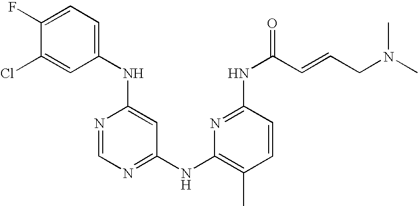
C1(NC2=CC=C(F)C(Cl)=C2)=CC(NC2=C(C)C=CC(NC(C=CCN(C)C)=O)=N2)=NC=N1
